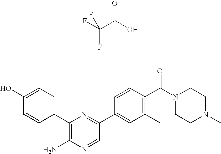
C1(O)=CC=C(C2=C(N)N=CC(C3=CC(C)=C(C(N4CCN(C)CC4)=O)C=C3)=N2)C=C1.O=C(O)C(F)(F)F
